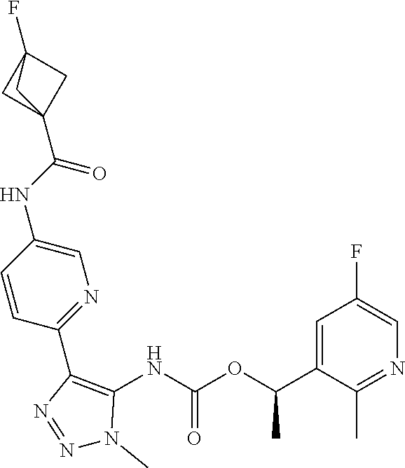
C1(C(C)OC(NC2=C(C3=NC=C(NC(C45CC(F)(C4)C5)=O)C=C3)N=NN2C)=O)=CC(F)=CN=C1C
